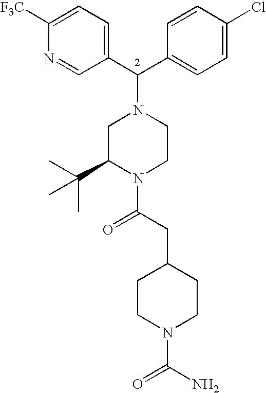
C(C1=CC=C(Cl)C=C1)(N1CC(C(C)(C)C)N(C(CC2CCN(C(N)=O)CC2)=O)CC1)C1=CC=C([F3C])N=C1
